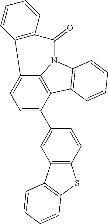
C12=CC=C(C3=CC4=C(C=C3)SC3=C4C=CC=C3)C3=C1N(C1=C3C=CC=C1)C(=O)C1=C2C=CC=C1
